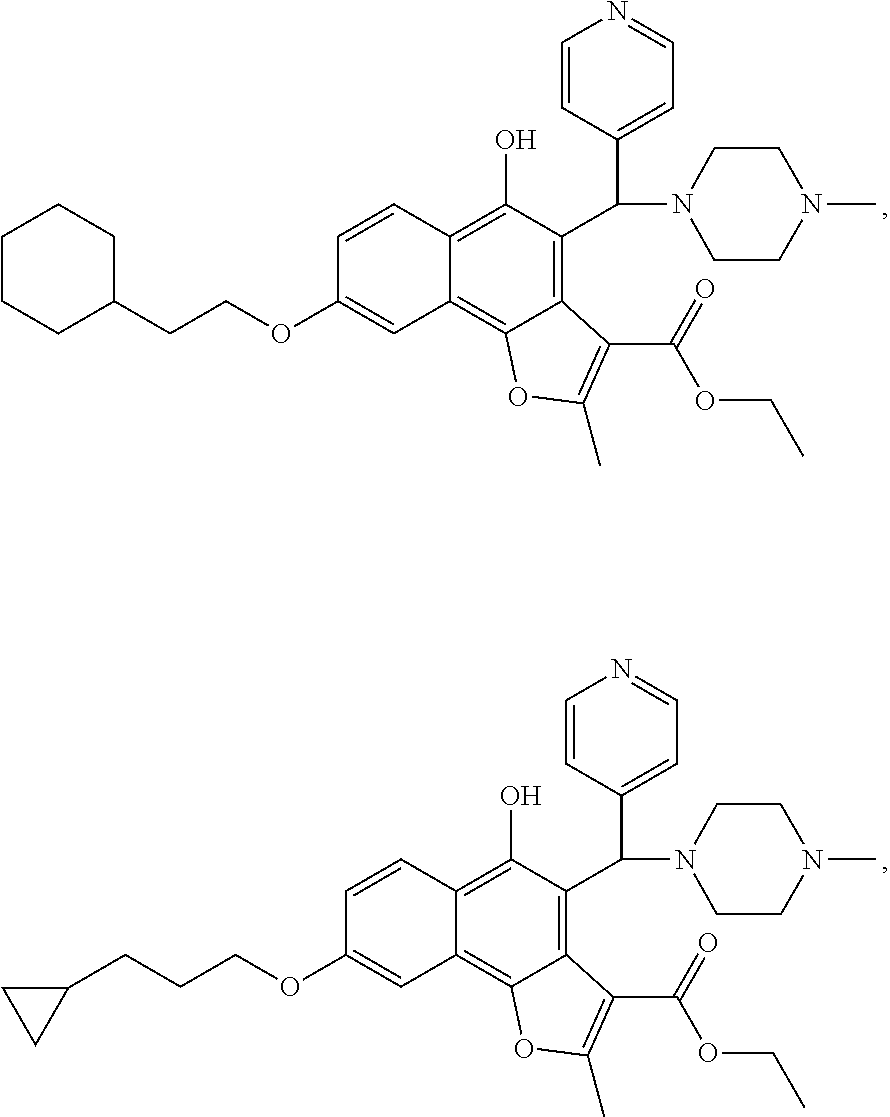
C1=CC2=C(O)C(C(C3=CC=NC=C3)N3CCN(C)CC3)=C3C(=C2C=C1OCCC1CCCCC1)OC(C)=C3C(=O)OCC.C1=CC2=C(O)C(C(C3=CC=NC=C3)N3CCN(C)CC3)=C3C(=C2C=C1OCCCC1CC1)OC(C)=C3C(=O)OCC
